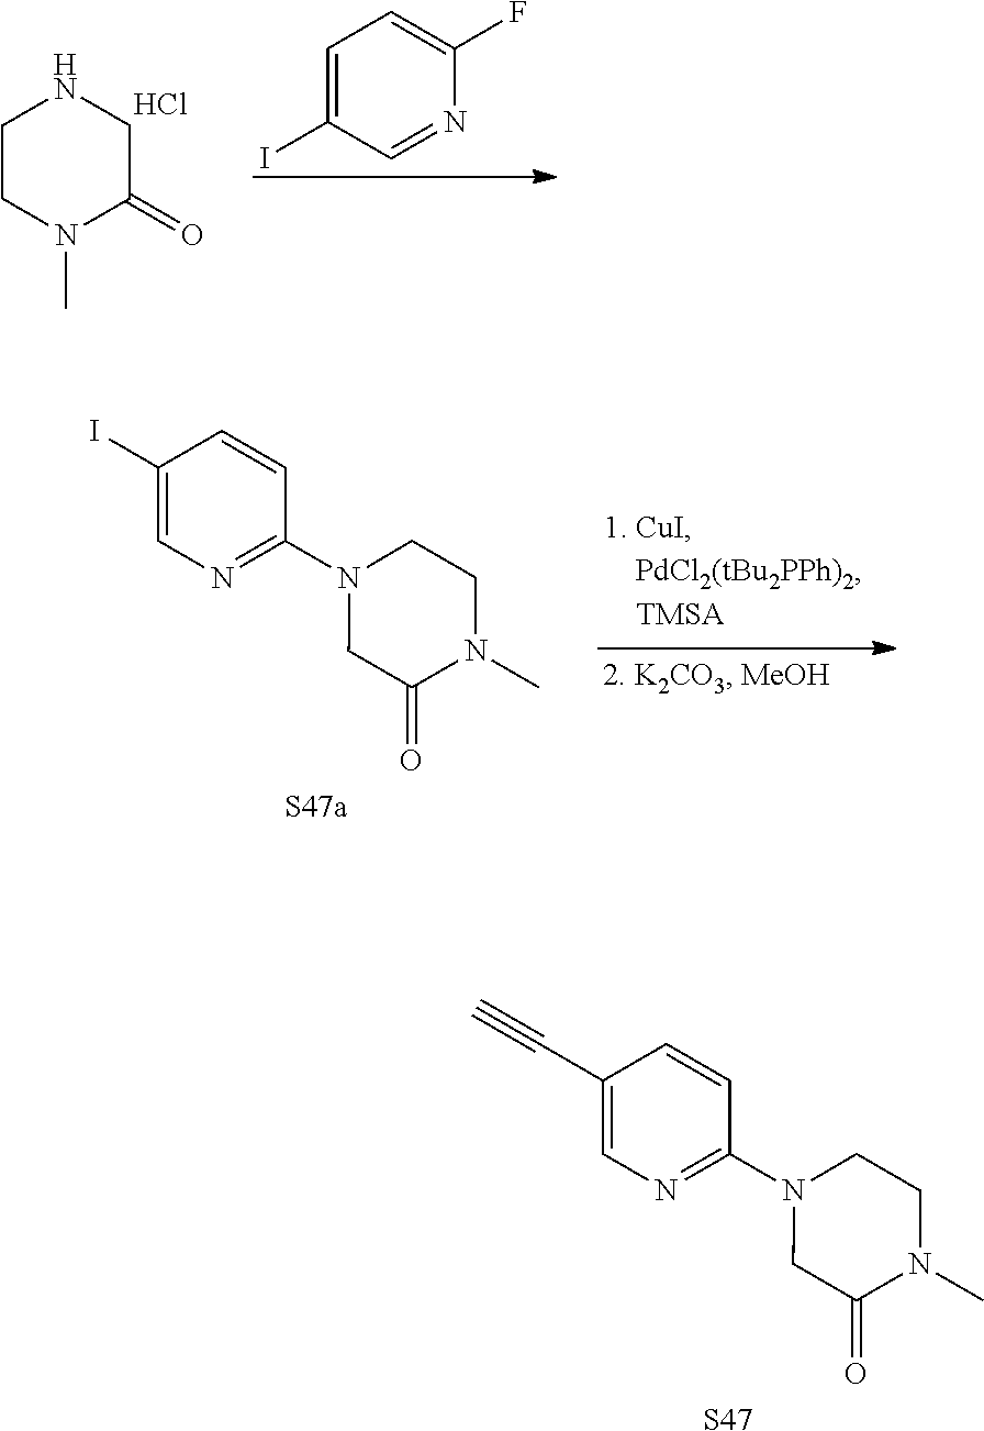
C1(C#C)=CN=C(N2CC(=O)N(C)CC2)C=C1.[S47].C1CN(C)C(=O)CN1.Cl.C1=C(I)C=NC(F)=C1.C1(I)=CN=C(N2CC(=O)N(C)CC2)C=C1.[S47a]
